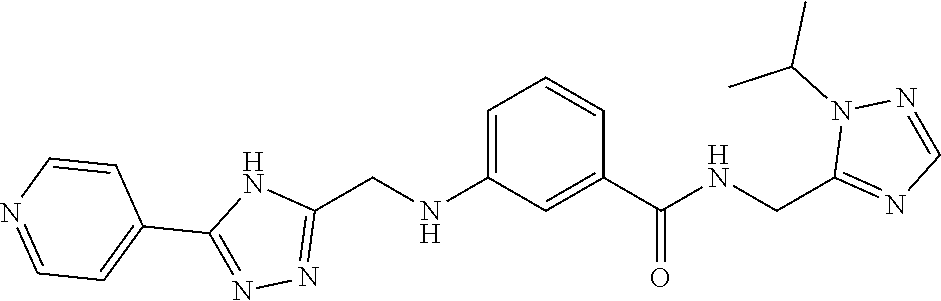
C1(C2=NN=C(CNC3=CC=CC(C(=O)NCC4=NC=NN4C(C)C)=C3)N2)=CC=NC=C1
